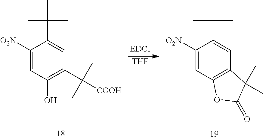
C1([O2N])=CC(O)=C(C(C)(C)[COOH])C=C1C(C)(C)C.[THF].C1([O2N])=CC2=C(C=C1C(C)(C)C)C(C)(C)C(=O)O2
